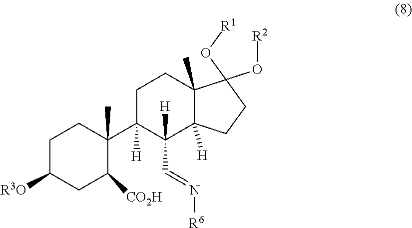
C1C([R3O])CC([CO2H])C(C2([H])C([H])(C=N[R6])C3([H])C(C)(CC2)C(O[R2])(O[R1])CC3)(C)C1
